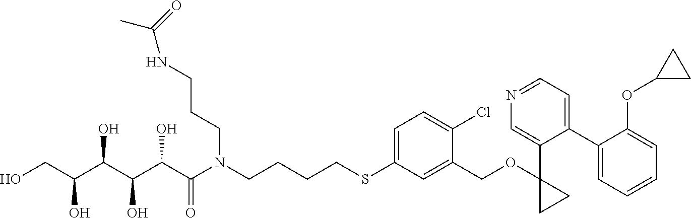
OCC(C(C(C(C(N(CCCCSC1=CC=C(Cl)C(COC2(C3=CN=CC=C3C3=CC=CC=C3OC3CC3)CC2)=C1)CCCNC(C)=O)=O)O)O)O)O
